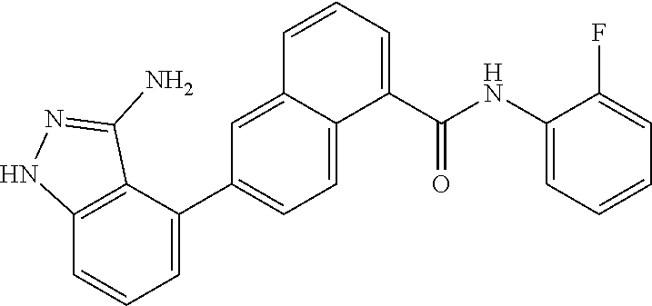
C1(C(NC2=CC=CC=C2F)=O)=CC=CC2=CC(C3=CC=CC4=C3C(N)=NN4)=CC=C12
